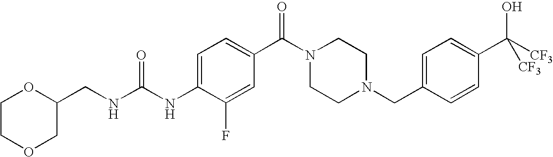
C1=C(NC(NCC2OCCOC2)=O)C(F)=CC(C(N2CCN(CC3=CC=C(C([CF3])(O)[CF3])C=C3)CC2)=O)=C1
